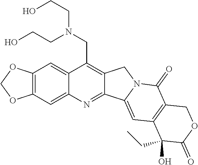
O1COC2=C1C=C1C(CN(CCO)CCO)=C3C(=NC1=C2)C1=CC2=C(C(=O)N1C3)COC(=O)C2(CC)O
